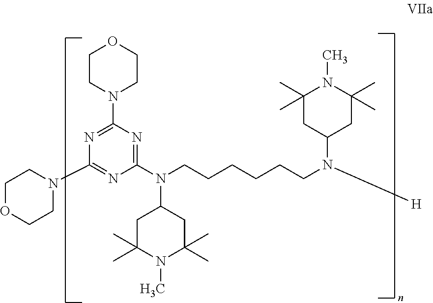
C1OCCN(C2=NC(N(CCCCCCN([H])C3CC(C)(C)N(C)C(C)(C)C3)C3CC(C)(C)N(C)C(C)(C)C3)=NC(N3CCOCC3)=N2)C1
